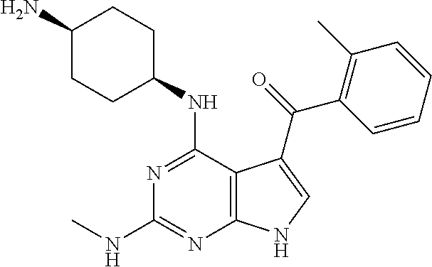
C1(N)CCC(NC2=NC(NC)=NC3=C2C(C(=O)C2=C(C)C=CC=C2)=CN3)CC1
